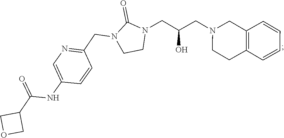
C12=C(C=CC=C1)CCN(CC(CN1C(=O)N(CC3=NC=C(NC(C4COC4)=O)C=C3)CC1)O)C2
